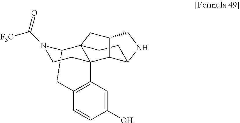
C12CC3=C(C=C(O)C=C3)C3(CCN1C([F3C])=O)C21CCC2C3C(C1)CN2
